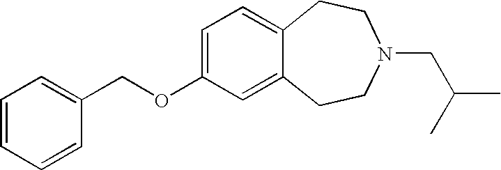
C1=CC=CC(COC2=CC=C3C(=C2)CCN(CC(C)C)CC3)=C1
